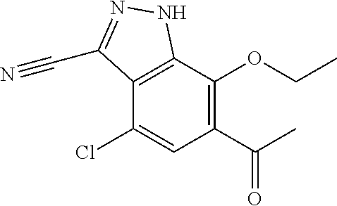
C12=C(C(OCC)=C(C(C)=O)C=C1Cl)NN=C2C#N
